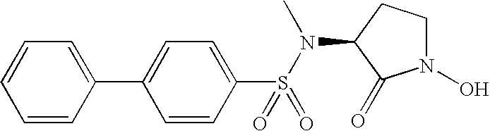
C1=CC(C2=CC=C(S(=O)(=O)N(C3C(=O)N(O)CC3)C)C=C2)=CC=C1
